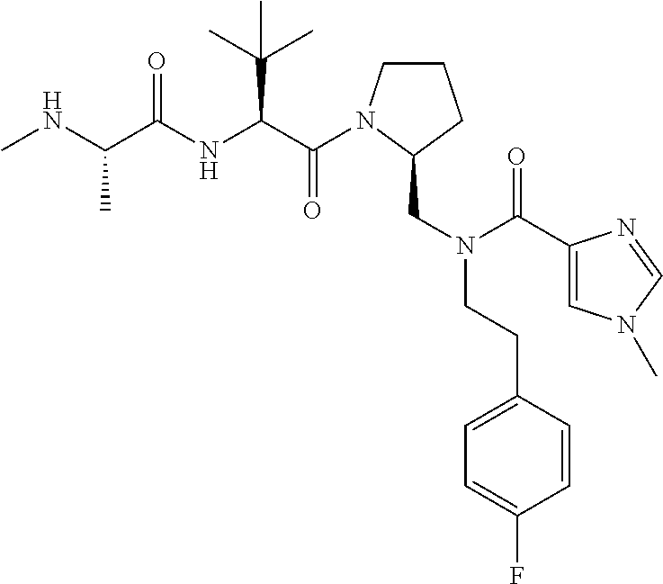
C1CN(C(=O)C(C(C)(C)C)NC(=O)C(C)NC)C(CN(C(=O)C2=CN(C)C=N2)CCC2=CC=C(F)C=C2)C1
